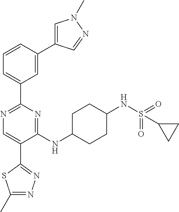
C1=C(C2=CC(C3=NC=C(C4=NN=C(C)S4)C(NC4CCC(NS(C5CC5)(=O)=O)CC4)=N3)=CC=C2)C=NN1C
